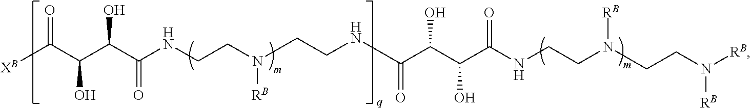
[XB]C(C(C(C(NCCN([RB])CCNC(C(C(C(NCCN([RB])CCN([RB])[RB])=O)O)O)=O)=O)O)O)=O
